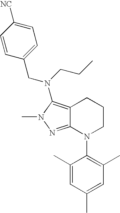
C12=NN(C)C(N(CCC)CC3=CC=C([NC])C=C3)=C1CCCN2C1=C(C)C=C(C)C=C1C
